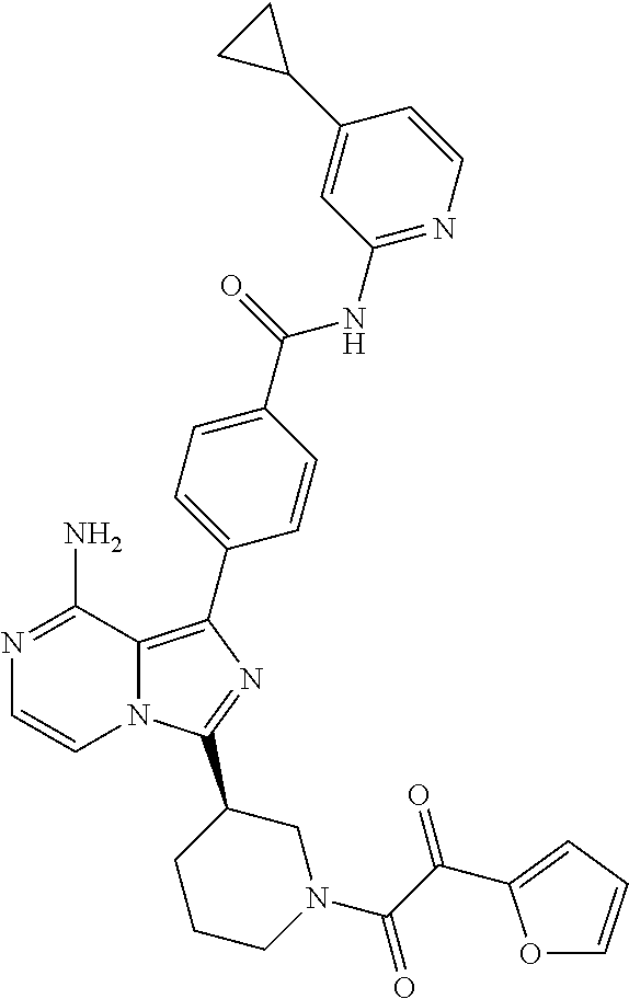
N1=C(N)C2=C(C3=CC=C(C(=O)NC4=NC=CC(C5CC5)=C4)C=C3)N=C(C3CCCN(C(C(=O)C4=CC=CO4)=O)C3)N2C=C1
